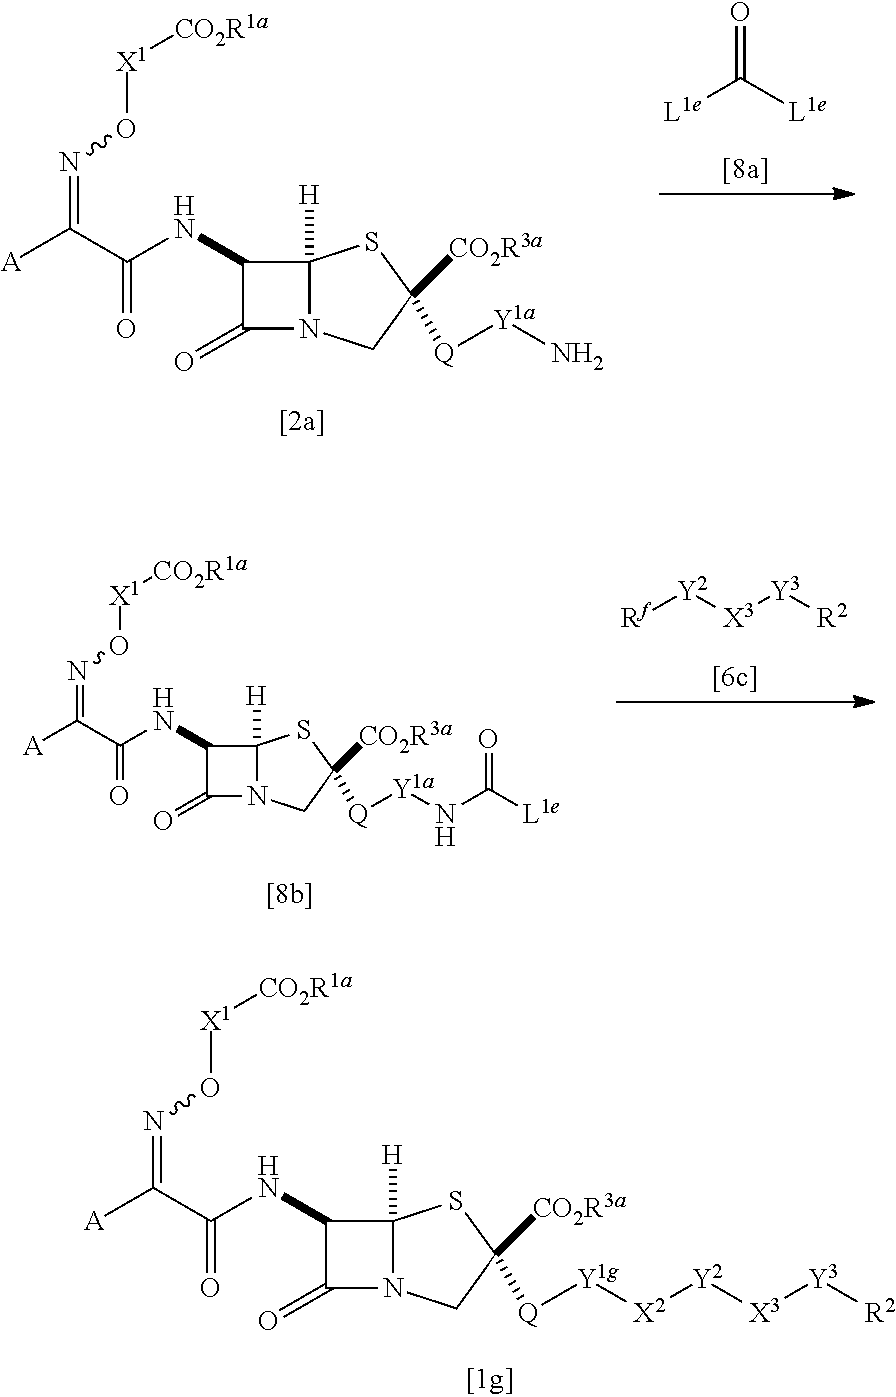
C1(NC(C([A])=NO[X1][CO2R1a])=O)C(=O)N2C1([H])SC([CO2R3a])([Q][Y1a]N)C2.[L1e]C([L1e])=O.C1(NC(C([A])=NO[X1][CO2R1a])=O)C(=O)N2C1([H])SC([CO2R3a])([Q][Y1a]NC([L1e])=O)C2.[Rf][Y2][X3][Y3][R2].C1(NC(C([A])=NO[X1][CO2R1a])=O)C(=O)N2C1([H])SC([CO2R3a])([Q][Y1g][X2][Y2][X3][Y3][R2])C2
